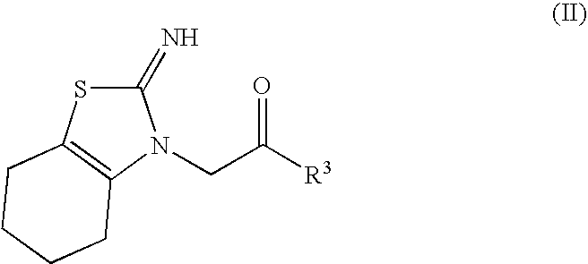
C1(=N)SC2=C(N1CC([R3])=O)CCCC2
